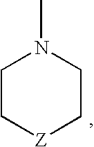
C1C[Z]CCN1C
